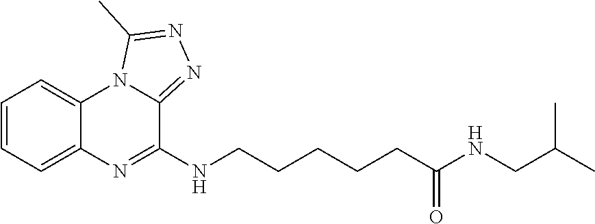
C1=CC=C2C(=C1)N1C(=NN=C1C)C(NCCCCCC(NCC(C)C)=O)=N2
